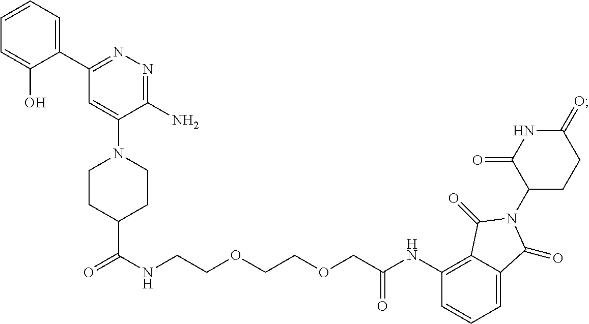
C(OCC(NC1=C2C(=CC=C1)C(=O)N(C1CCC(=O)NC1=O)C2=O)=O)COCCNC(C1CCN(C2=CC(C3=CC=CC=C3O)=NN=C2N)CC1)=O
